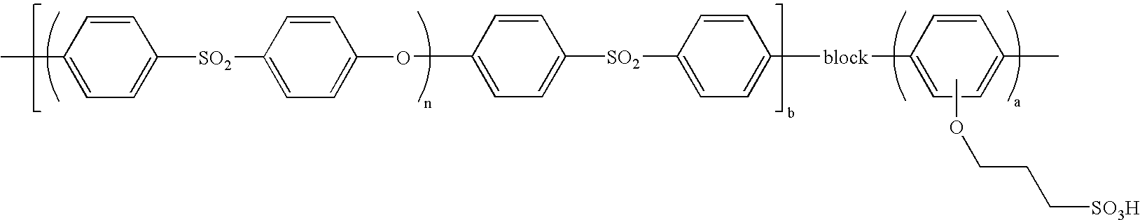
C1=CC(C)=CC=C1[SO2]C1=CC=C(O)C=C1.CC1=CC=C([SO2]C2=CC=C([block]C3=CC=C(C)C=C3)C=C2)C=C1.COCCC[SO3H]
